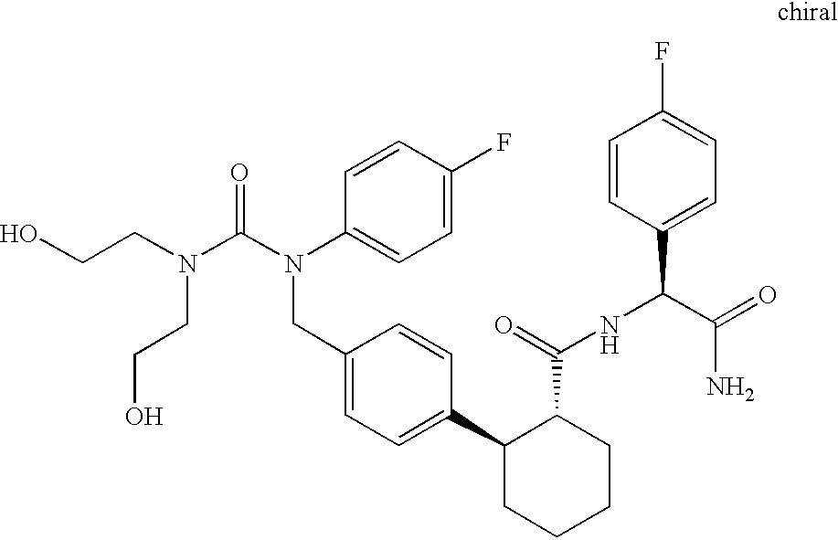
C1(CN(C(=O)N(CCO)CCO)C2=CC=C(F)C=C2)=CC=C(C2CCCCC2C(NC(C2=CC=C(F)C=C2)C(=O)N)=O)C=C1
